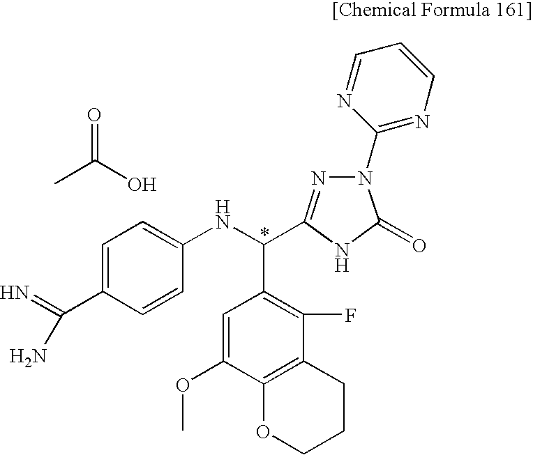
CC(O)=O.C1=C(OC)C2=C(C(F)=C1C(NC1=CC=C(C(=N)N)C=C1)C1=NN(C3=NC=CC=N3)C(=O)N1)CCCO2
